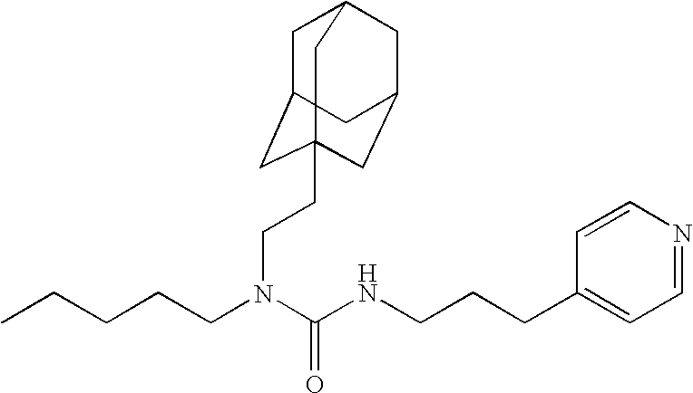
CCCCCN(C(NCCCC1=CC=NC=C1)=O)CCC12CC3CC(CC(C1)C3)C2
